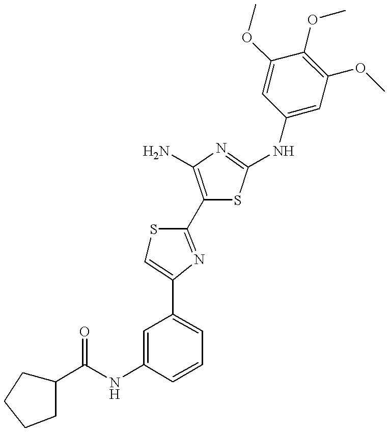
C(NC1=CC(C2=CSC(C3=C(N)N=C(NC4=CC(OC)=C(OC)C(OC)=C4)S3)=N2)=CC=C1)(=O)C1CCCC1
